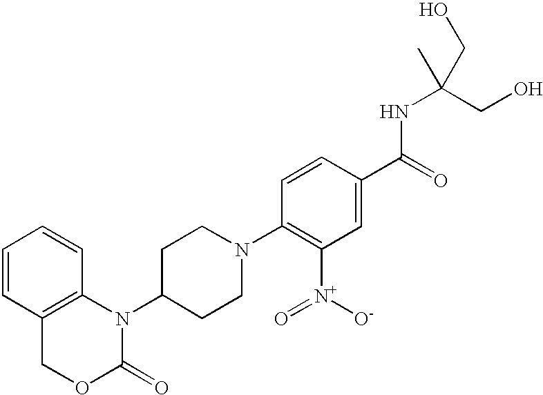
C1=CC2=C(C=C1)N(C1CCN(C3=C([N+](=O)[O-])C=C(C(=O)NC(CO)(C)CO)C=C3)CC1)C(=O)OC2
